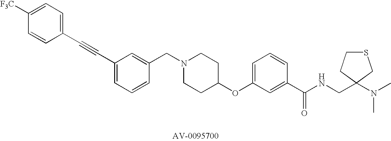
C1([F3C])=CC=C(C#CC2=CC=CC(CN3CCC(OC4=CC=CC(C(NCC5(N(C)C)CCSC5)=O)=C4)CC3)=C2)C=C1
